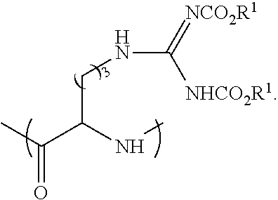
CC(C(NC)CNC([NHCO2R1])=[NCO2R1])=O
